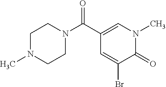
N1(C)C(=O)C(Br)=CC(C(N2CCN(C)CC2)=O)=C1
